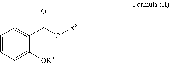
C1=CC=C([OR9])C(C(O[R8])=O)=C1
